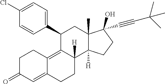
C1(C2=CC=C(Cl)C=C2)C2=C3C(=CC(=O)CC3)CCC2([H])C2([H])C(C)(C1)C(C#CC(C)(C)C)(O)CC2
